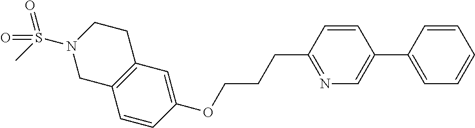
C1=CC(OCCCC2=NC=C(C3=CC=CC=C3)C=C2)=CC2=C1CN(S(C)(=O)=O)CC2
